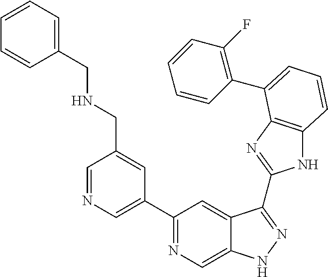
C1=NC=C(C2=NC=C3C(=C2)C(C2=NC4=C(N2)C=CC=C4C2=C(F)C=CC=C2)=NN3)C=C1CNCC1=CC=CC=C1
